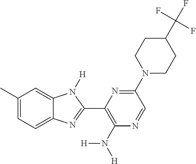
C1(C)=CC=C2C(=C1)N([H])C(C1=C(N([H])[H])N=CC(N3CCC(C(F)(F)F)CC3)=N1)=N2
